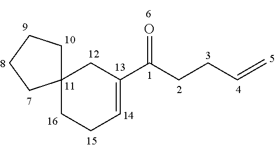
C12(CCC=C(C(CCC=C)=O)C1)CCCC2
